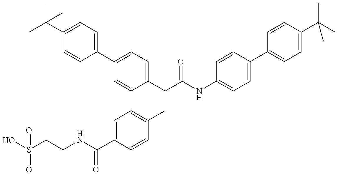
OS(CCNC(C1=CC=C(CC(C(NC2=CC=C(C3=CC=C(C(C)(C)C)C=C3)C=C2)=O)C2=CC=C(C3=CC=C(C(C)(C)C)C=C3)C=C2)C=C1)=O)(=O)=O
